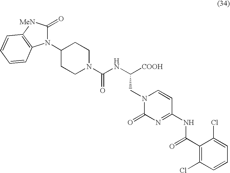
N1(C(NC([COOH])CN2C(=O)N=C(NC(C3=C(Cl)C=CC=C3Cl)=O)C=C2)=O)CCC(N2C(=O)[MeN]C3=C2C=CC=C3)CC1
